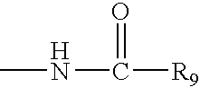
CNC([R9])=O
